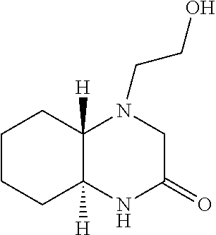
C1CCC2([H])C([H])(C1)N(CCO)CC(=O)N2
